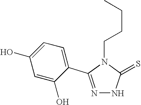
N1=C(C2=CC=C(O)C=C2O)N(CCCC)C(=S)N1
